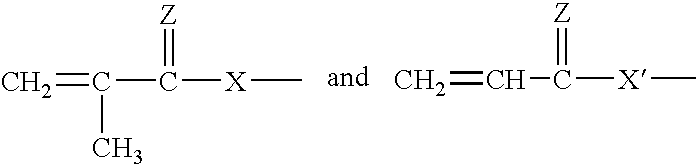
C=C(C([X]C)=[Z])C.C=CC([X]C)=[Z]
